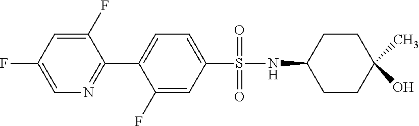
C1(F)=CC(F)=CN=C1C1=CC=C(S(NC2CCC(C)(O)CC2)(=O)=O)C=C1F
